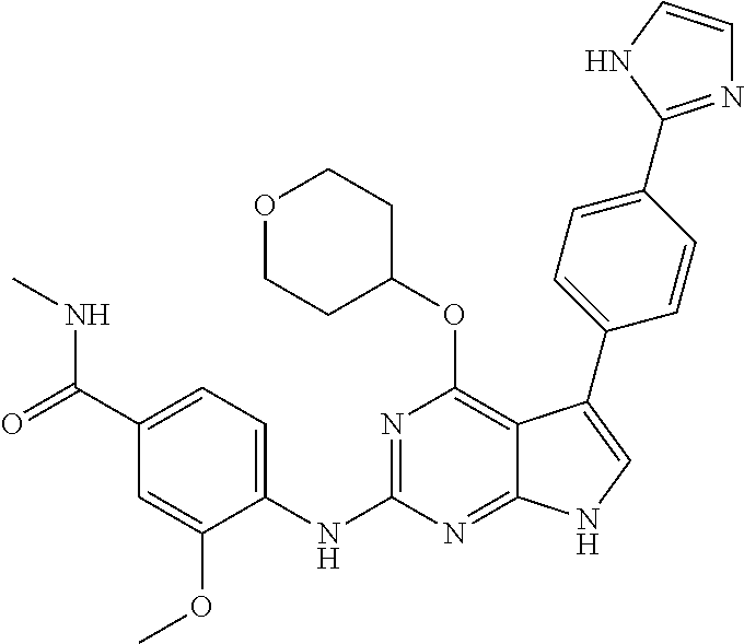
N(C1=NC(OC2CCOCC2)=C2C(=N1)NC=C2C1=CC=C(C2=NC=CN2)C=C1)C1=CC=C(C(=O)NC)C=C1OC
